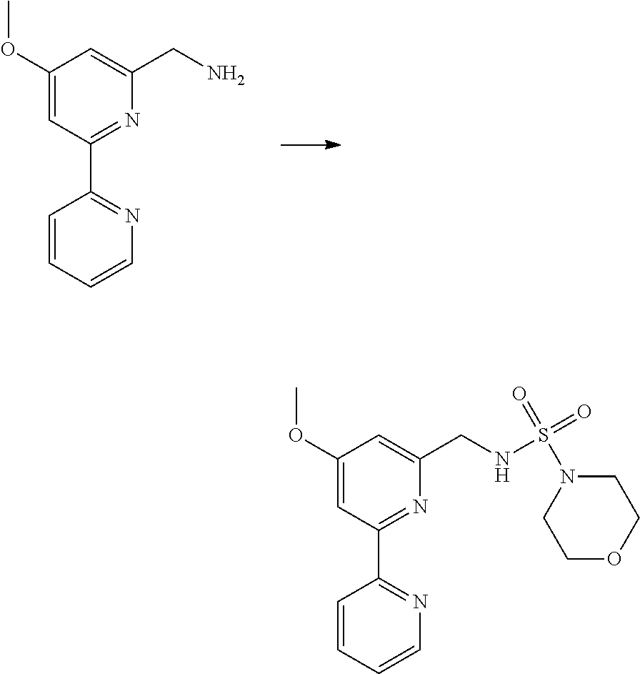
C1(OC)=CC(C2=NC=CC=C2)=NC(CN)=C1.C1(OC)=CC(C2=NC=CC=C2)=NC(CNS(N2CCOCC2)(=O)=O)=C1
